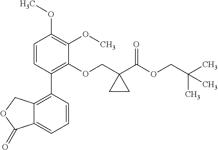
C1=CC(C2=C3C(=CC=C2)C(=O)OC3)=C(OCC2(C(OCC(C)(C)C)=O)CC2)C(OC)=C1OC
